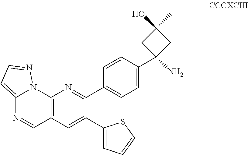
C12=CC=NN1C1=C(C=N2)C=C(C2=CC=CS2)C(C2=CC=C(C3(N)CC(O)(C)C3)C=C2)=N1
